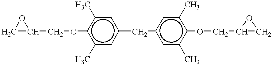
C1C(COc2c(C)cc(Cc3cc(C)c(OCC4CO4)c(C)c3)cc2C)O1
